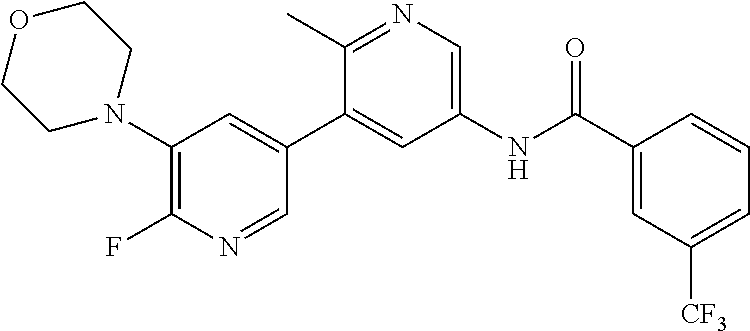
C1=NC(F)=C(N2CCOCC2)C=C1C1=CC(NC(C2=CC([CF3])=CC=C2)=O)=CN=C1C
